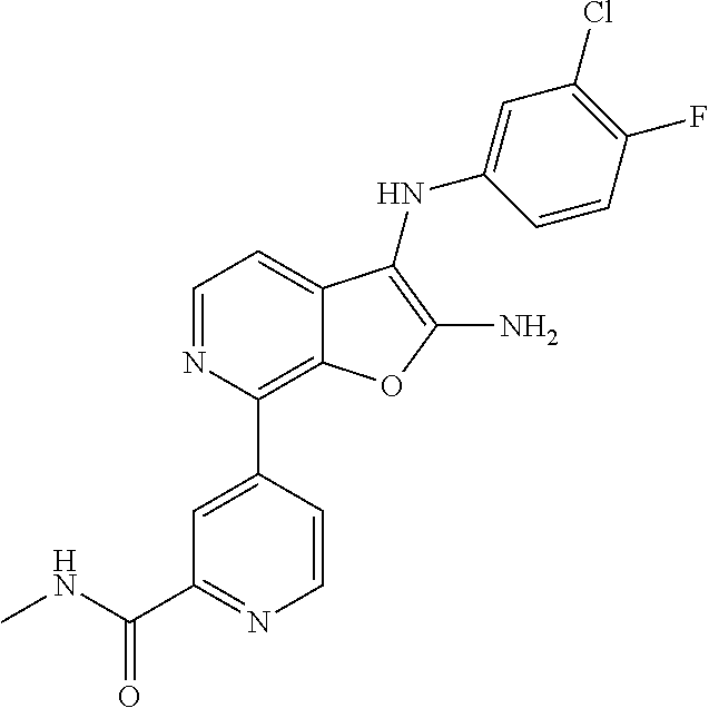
C1=NC(C2=CC(C(NC)=O)=NC=C2)=C2C(=C1)C(NC1=CC(Cl)=C(F)C=C1)=C(N)O2
